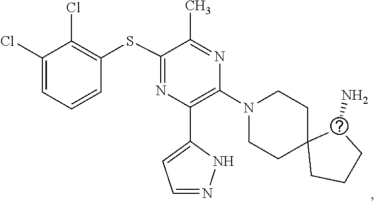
C1C2(CCCC2N)CCN(C2=C(C3=CC=NN3)N=C(SC3=C(Cl)C(Cl)=CC=C3)C(C)=N2)C1
